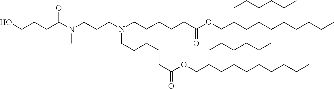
C(C(=O)OCC(CCCCCCCC)CCCCCC)CCCCN(CCCN(C)C(CCCO)=O)CCCCCC(=O)OCC(CCCCCCCC)CCCCCC
